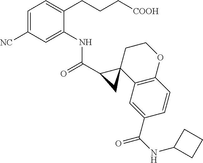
C1(C(=O)NC2=CC([NC])=CC=C2CCC[COOH])C2(C3=C(OCC2)C=CC(C(NC2CCC2)=O)=C3)C1
